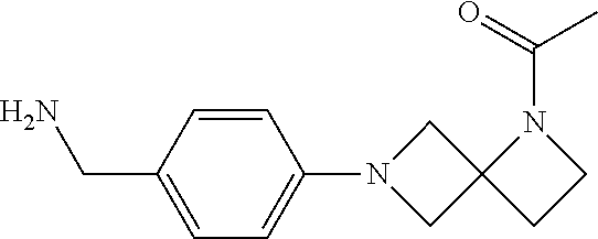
C1(CN)=CC=C(N2CC3(C2)CCN3C(=O)C)C=C1
